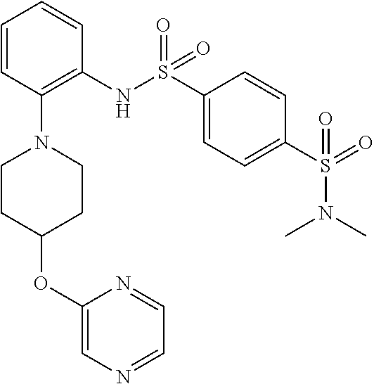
C1=CC(N2CCC(OC3=CN=CC=N3)CC2)=C(NS(C2=CC=C(S(=O)(N(C)C)=O)C=C2)(=O)=O)C=C1
